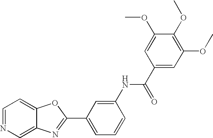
C12=CN=CC=C1OC(C1=CC=CC(NC(C3=CC(OC)=C(OC)C(OC)=C3)=O)=C1)=N2
